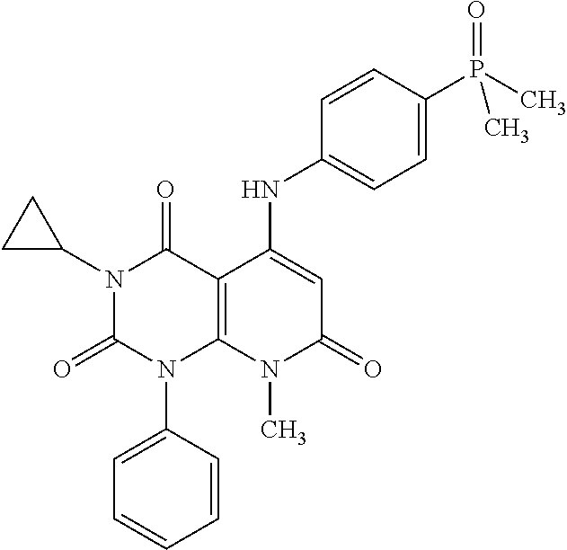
C1=CC(N2C3=C(C(=O)N(C4CC4)C2=O)C(NC2=CC=C(P(C)(=O)C)C=C2)=CC(=O)N3C)=CC=C1
